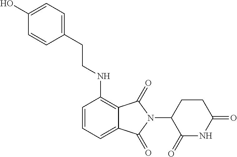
C1=CC=C2C(=C1NCCC1=CC=C(O)C=C1)C(=O)N(C1C(=O)NC(=O)CC1)C2=O
